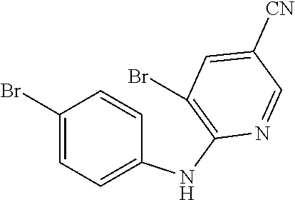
C1(Br)=CC=C(NC2=C(Br)C=C([CN])C=N2)C=C1
